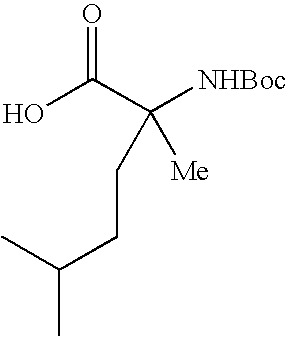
C(C(C)C)CC([NHBoc])(C(=O)O)[Me]
